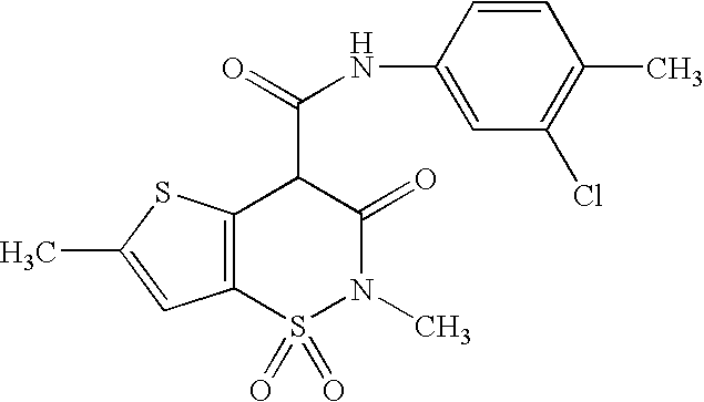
N(C(C1C(=O)N(C)S(=O)(=O)C2=C1SC(C)=C2)=O)C1=CC(Cl)=C(C)C=C1
